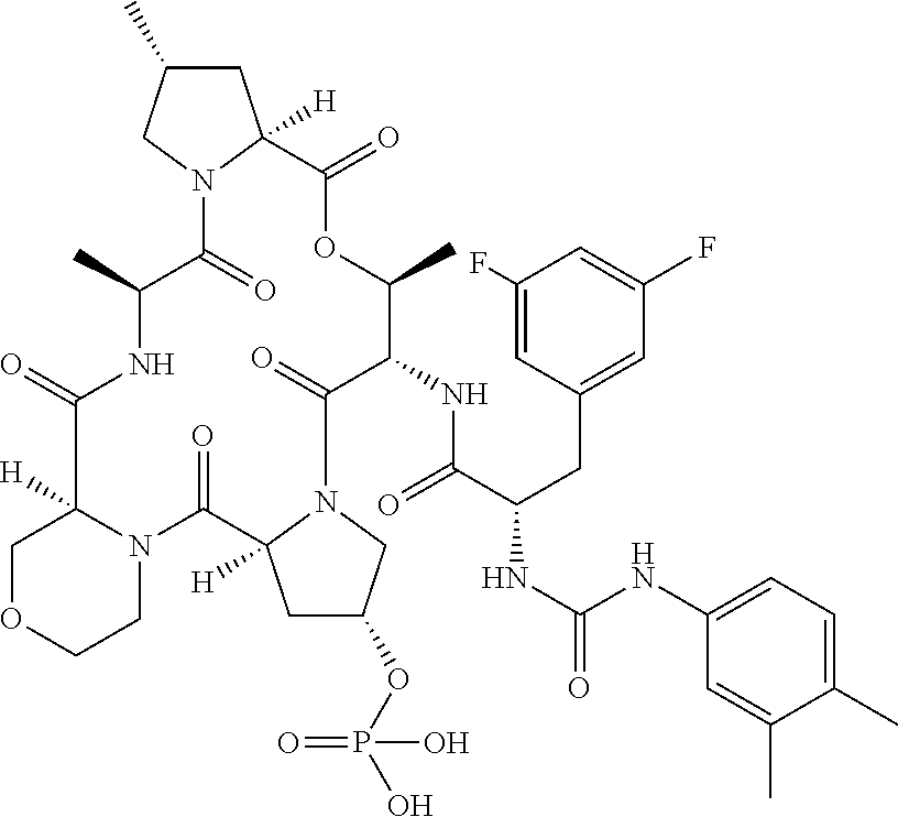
C1C(OP(O)(=O)O)CN2C1([H])C(=O)N1C([H])(COCC1)C(=O)NC(C)C(=O)N1C([H])(CC(C)C1)C(=O)OC(C)C(NC(C(CC1=CC(F)=CC(F)=C1)NC(=O)NC1=CC=C(C)C(C)=C1)=O)C2=O
